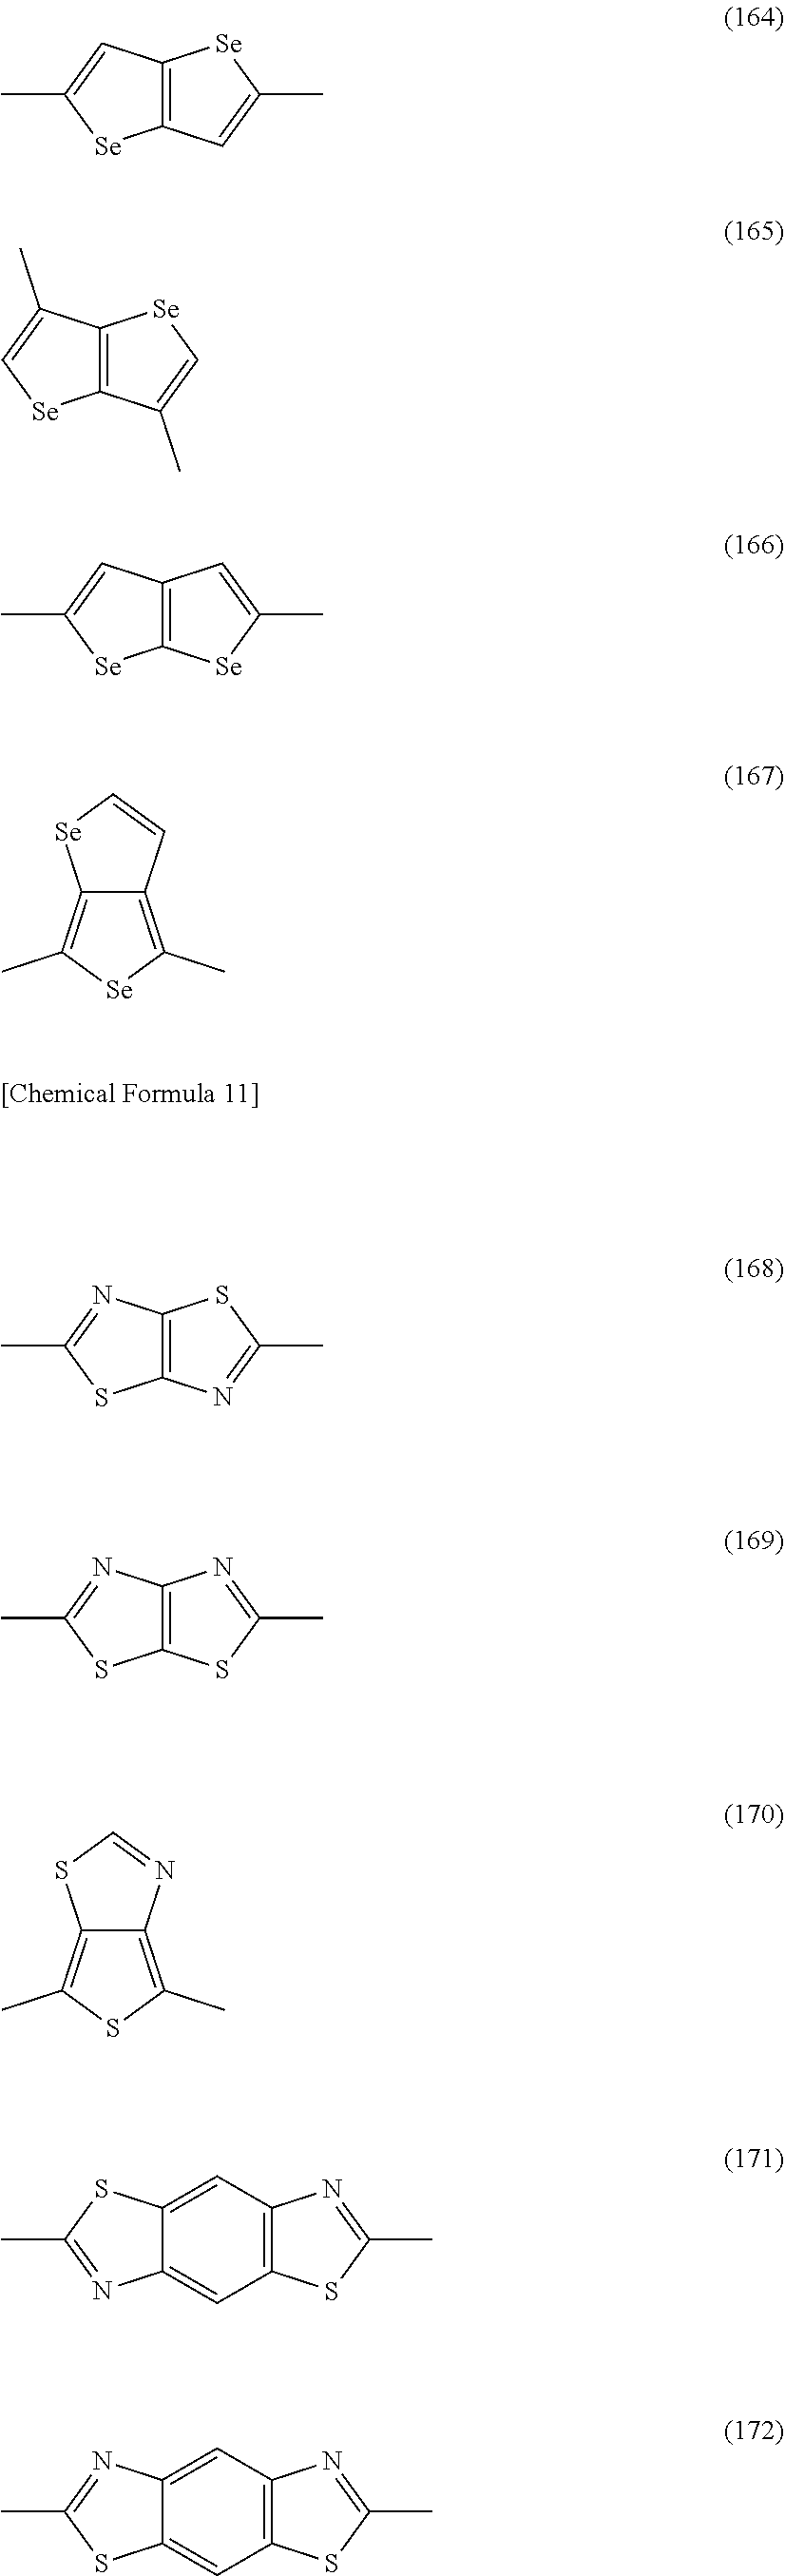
C12=C(C=C(C)[Se]1)[Se]C(C)=C2.C12=C(C(C)=C[Se]1)[Se]C=C2C.C12=C([Se]C(C)=C1)[Se]C(C)=C2.C12=C(C)[Se]C(C)=C1C=C[Se]2.C12=C(N=C(C)S1)SC(C)=N2.C12=C(SC(C)=N1)SC(C)=N2.C12=C(C)SC(C)=C1N=CS2.C12=CC3=C(C=C1N=C(C)S2)SC(C)=N3.C12=CC3=C(C=C1SC(C)=N2)SC(C)=N3
